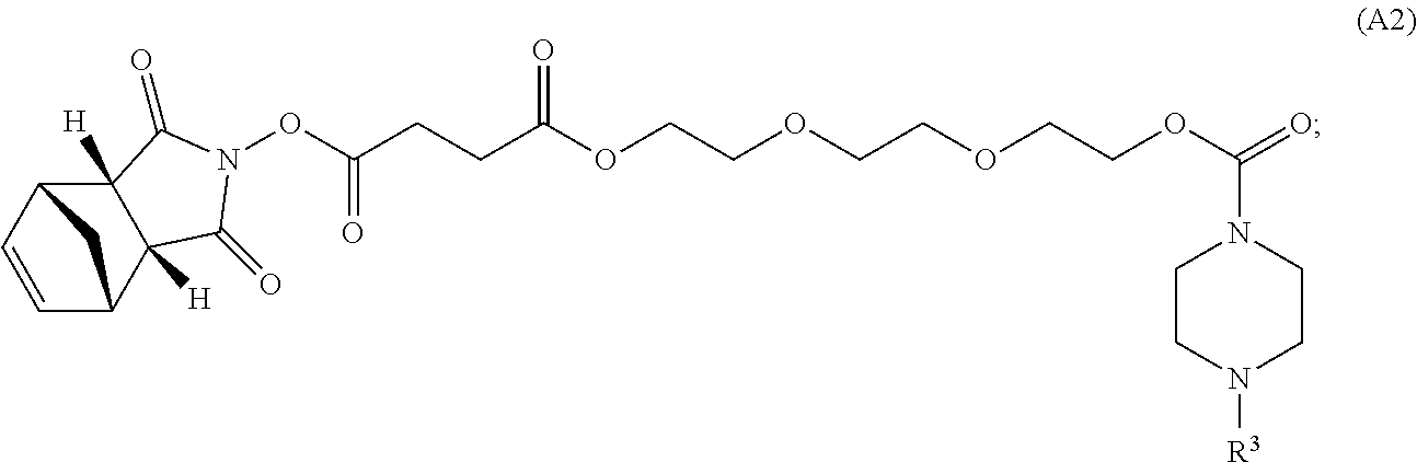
C1=CC2C3([H])C([H])(C1C2)C(=O)N(OC(CCC(OCCOCCOCCOC(=O)N1CCN([R3])CC1)=O)=O)C3=O
